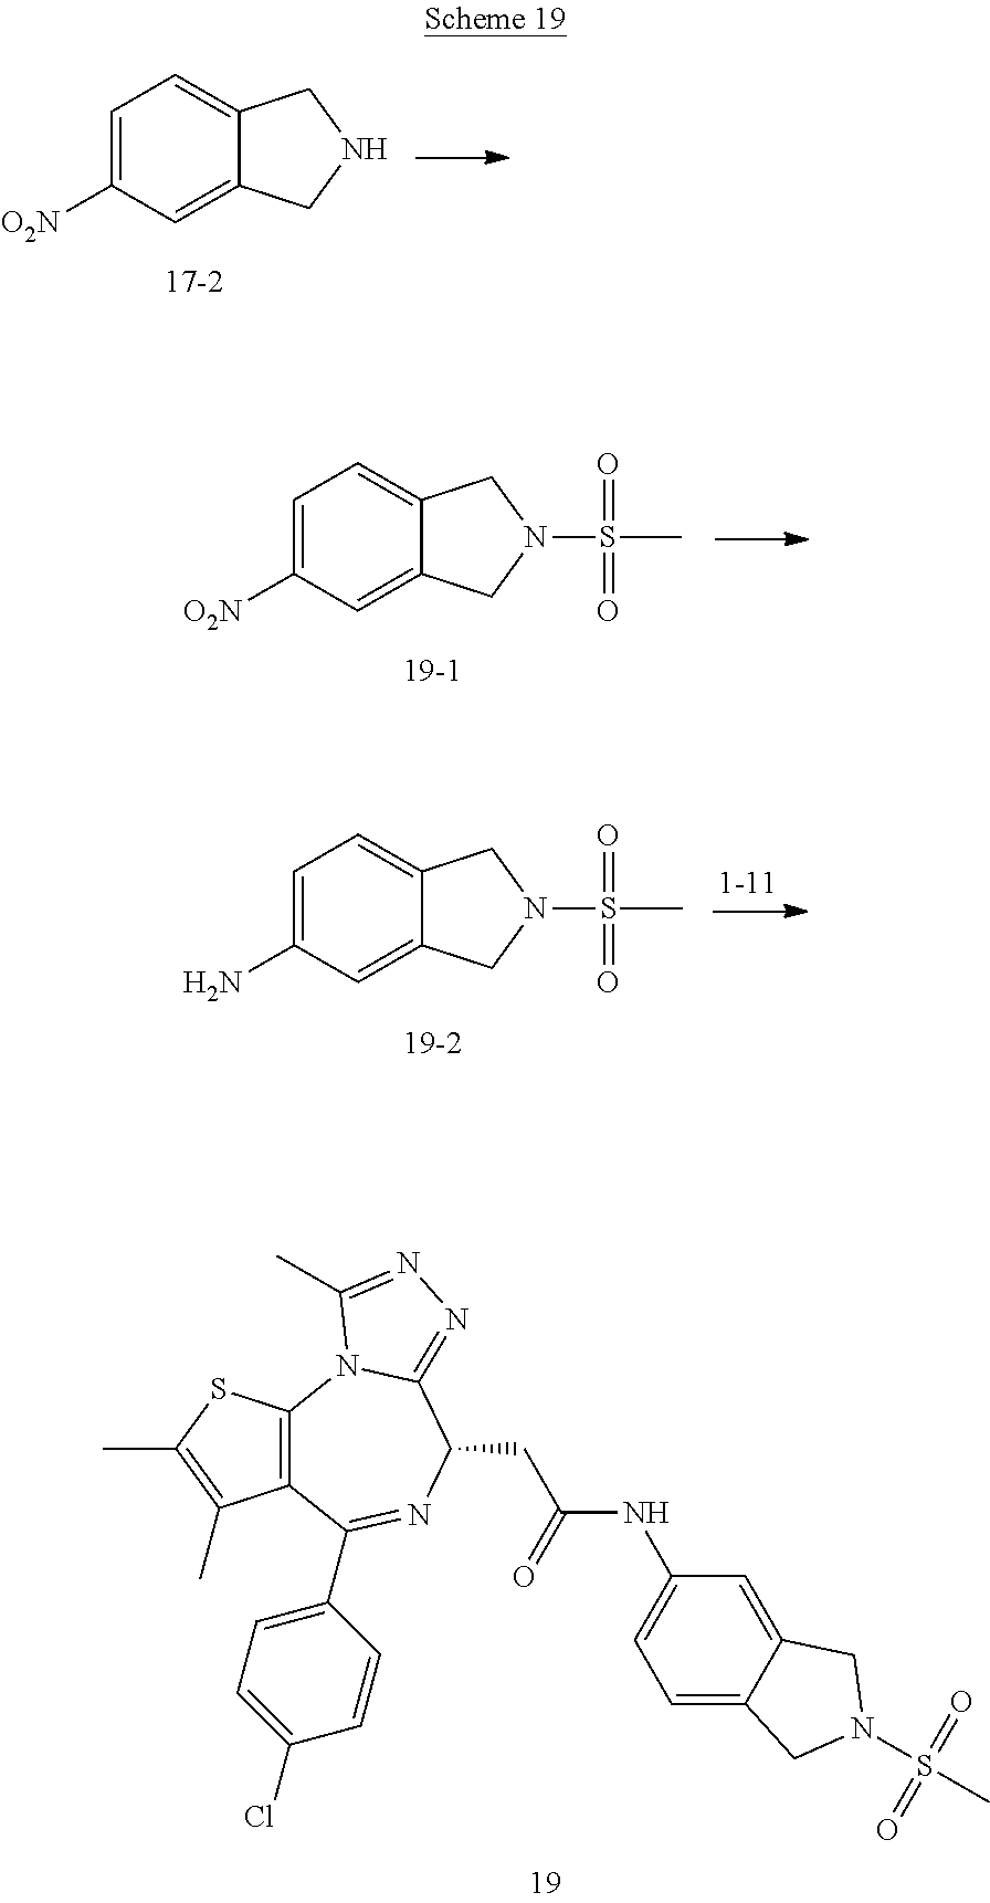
C1=C([O2N])C=C2C(=C1)CNC2.C1=C([O2N])C=C2C(=C1)CN(S(=O)(C)=O)C2.C1=C(N)C=C2C(=C1)CN(S(=O)(C)=O)C2.C12=C(C(C3=CC=C(Cl)C=C3)=NC(CC(=O)NC3=CC=C4C(=C3)CN(S(C)(=O)=O)C4)C3=NN=C(C)N13)C(C)=C(C)S2
